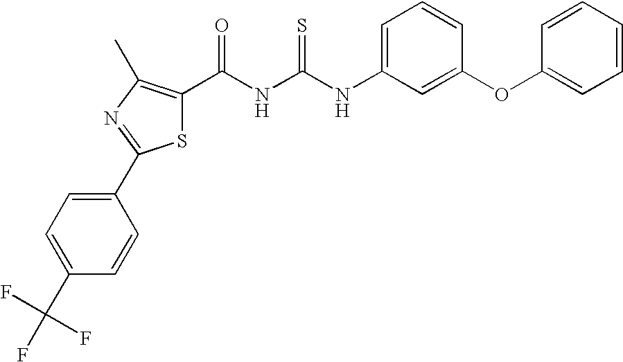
C(NC(NC1=CC=CC(OC2=CC=CC=C2)=C1)=S)(=O)C1=C(C)N=C(C2=CC=C(C(F)(F)F)C=C2)S1
